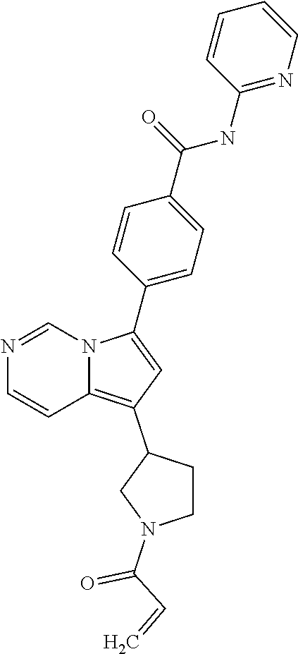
N1=CN2C(=C(C3CCN(C(C=C)=O)C3)C=C2C2=CC=C(C(=O)NC3=NC=CC=C3)C=C2)C=C1
